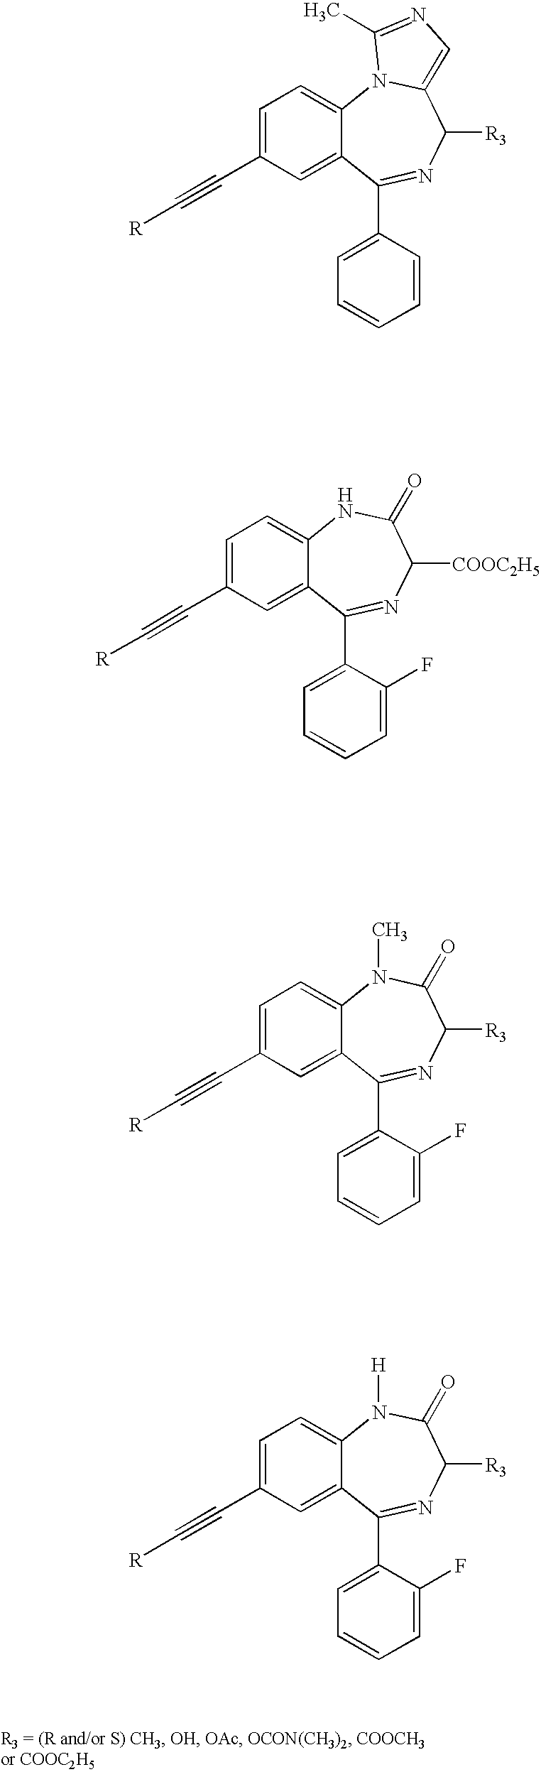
C12=CC=C(C#C[R])C=C1C(C1=CC=CC=C1)=NC([R3])C1=CN=C(C)N21.C12=CC=C(C#C[R])C=C1C(C1=CC=CC=C1F)=NC([COOC2H5])C(=O)N2.C12=CC=C(C#C[R])C=C1C(C1=CC=CC=C1F)=NC([R3])C(=O)N2C.C12=CC=C(C#C[R])C=C1C(C1=CC=CC=C1F)=NC([R3])C(=O)N2[H]
